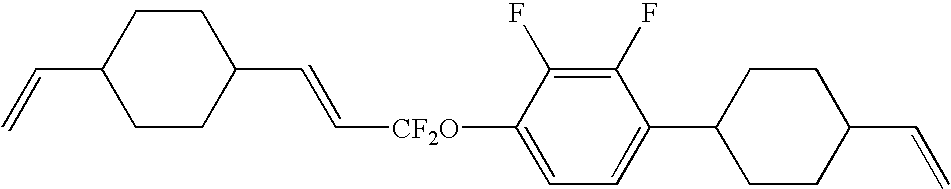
C1CC(C=C[CF2O]C2=CC=C(C3CCC(C=C)CC3)C(F)=C2F)CCC1C=C
